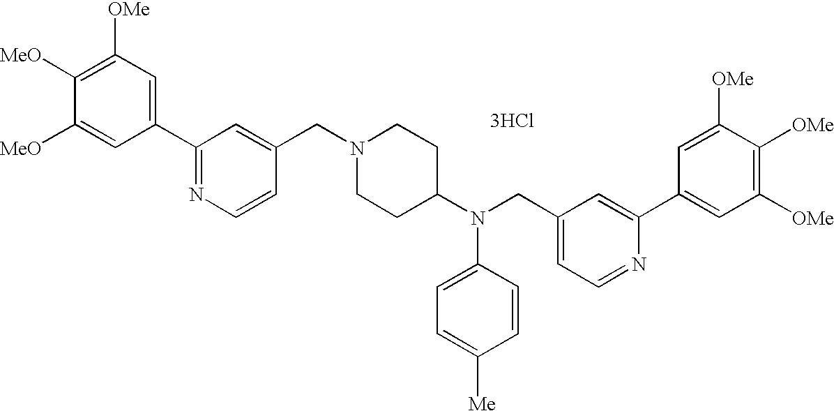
[3HCl].C1([OMe])=C([MeO])C([MeO])=CC(C2=NC=CC(CN3CCC(N(CC4=CC=NC(C5=CC([OMe])=C([OMe])C([OMe])=C5)=C4)C4=CC=C([Me])C=C4)CC3)=C2)=C1
